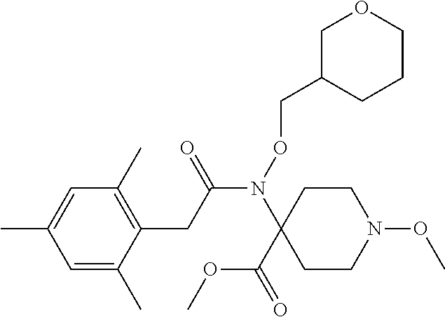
N(C(CC1=C(C)C=C(C)C=C1C)=O)(C1(C(OC)=O)CCN(OC)CC1)OCC1COCCC1
